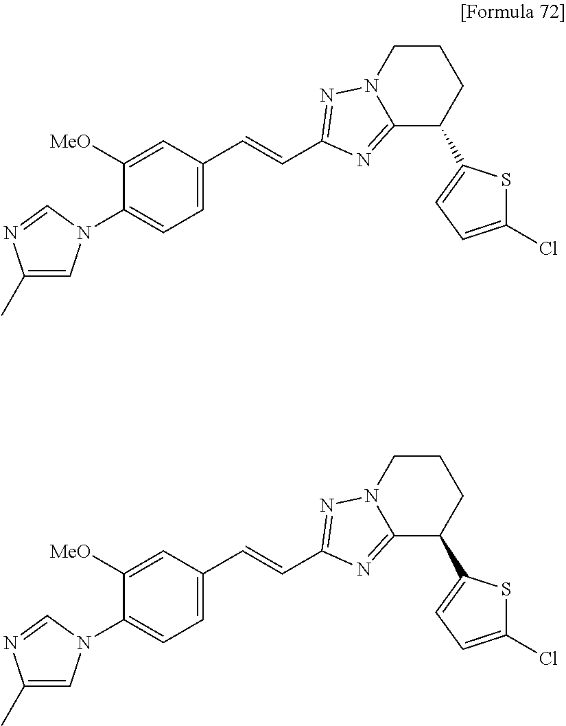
C1(N2C=C(C)N=C2)=CC=C(C=CC2=NN3C(=N2)C(C2=CC=C(Cl)S2)CCC3)C=C1[MeO].C1(N2C=C(C)N=C2)=CC=C(C=CC2=NN3C(=N2)C(C2=CC=C(Cl)S2)CCC3)C=C1[MeO]
